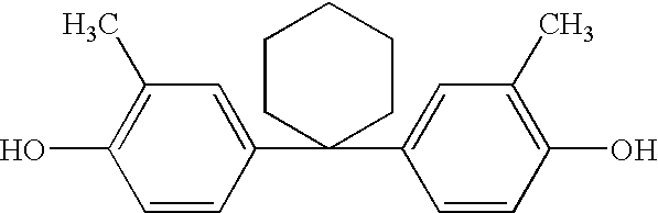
C1(O)=C(C)C=C(C2(C3=CC(C)=C(O)C=C3)CCCCC2)C=C1
